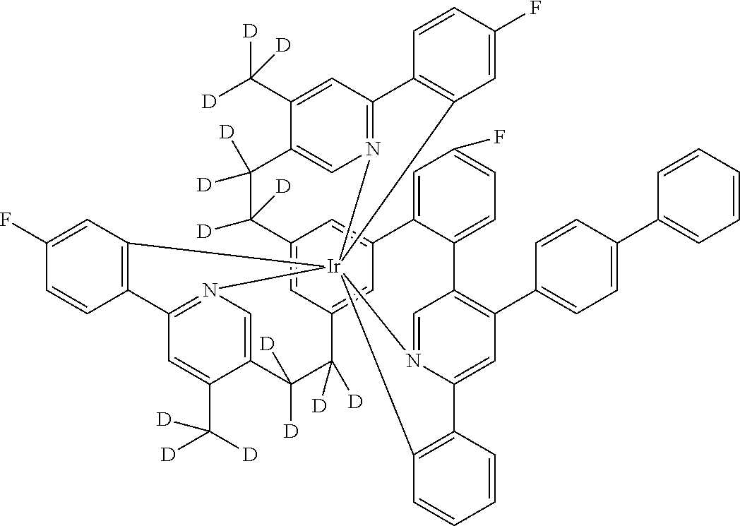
C12=CC3=CC(=C1)C1=CC(F)=CC=C1C1=C(C4=CC=C(C5=CC=CC=C5)C=C4)C=C4N(=C1)[Ir]15(N6=C(C=C(C([D])([D])[D])C(=C6)C([D])([D])C3([D])[D])C3=C1C=C(F)C=C3)(N1=C(C=C(C([D])([D])[D])C(=C1)C([D])([D])C2([D])[D])C1=C5C=C(F)C=C1)C1=C4C=CC=C1
